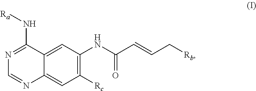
C1=C2C(=CC([Rc])=C1NC(C=CC[Rb])=O)N=CN=C2N[Ra]
